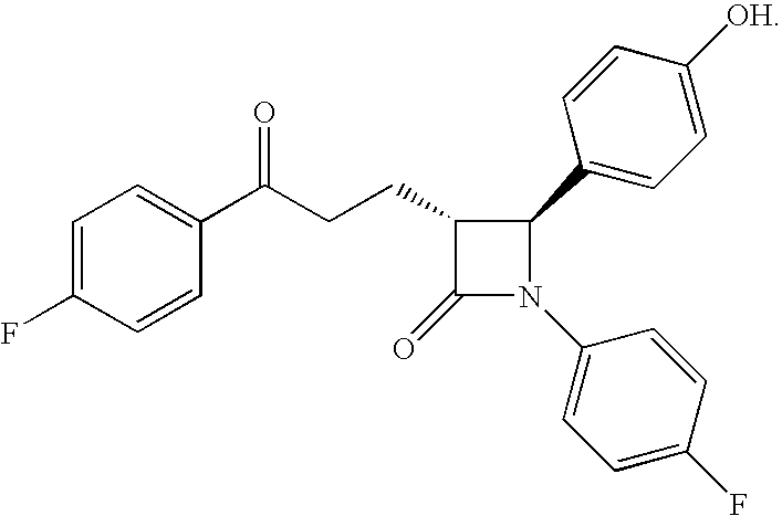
C1=C(F)C=CC(C(CCC2C(=O)N(C3=CC=C(F)C=C3)C2C2=CC=C([OH])C=C2)=O)=C1
